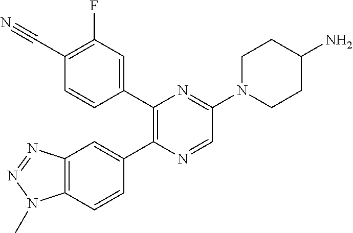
C12=C(C=CC(C3=C(C4=CC(F)=C(C#N)C=C4)N=C(N4CCC(N)CC4)C=N3)=C1)N(C)N=N2
